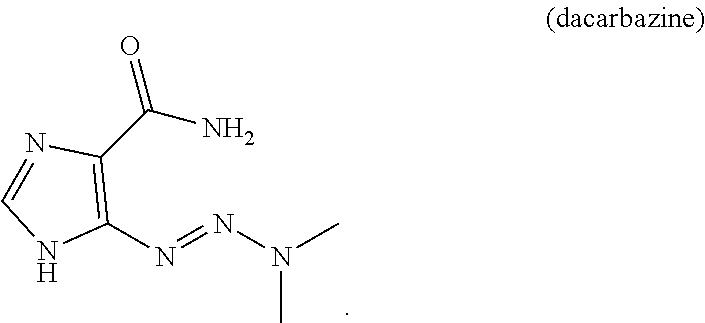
C1(N=NN(C)C)=C(C(N)=O)N=CN1
